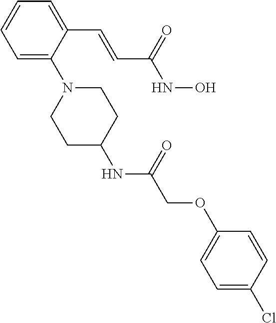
C1=C(C=CC(NO)=O)C(N2CCC(NC(=O)COC3=CC=C(Cl)C=C3)CC2)=CC=C1
